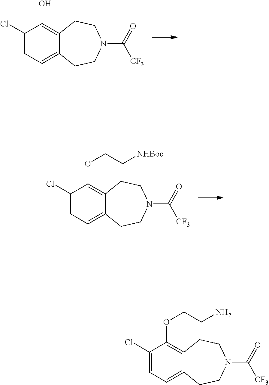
C1(Cl)=CC=C2C(=C1O)CCN(C(=O)[CF3])CC2.C1(Cl)=CC=C2C(=C1OCC[NHBoc])CCN(C(=O)[CF3])CC2.C1(Cl)=CC=C2C(=C1OCCN)CCN(C(=O)[CF3])CC2
